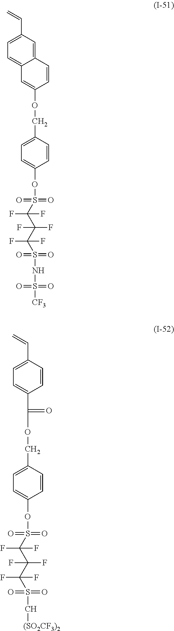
C12=CC=C(C=C)C=C1C=CC(OCC1=CC=C(OS(=O)(=O)C(C(C(S(=O)(=O)NS(=O)(=O)[CF3])(F)F)(F)F)(F)F)C=C1)=C2.C1=C(C=C)C=CC(C(OCC2=CC=C(OS(=O)(=O)C(C(C(S(=O)(=O)C[(SO2CF3)2])(F)F)(F)F)(F)F)C=C2)=O)=C1
